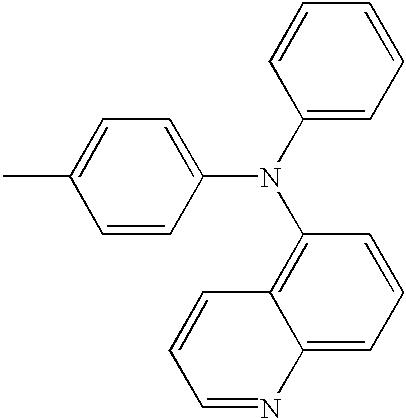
CC1=CC=C(N(C2=CC=CC=C2)C2=C3C(=CC=C2)N=CC=C3)C=C1
